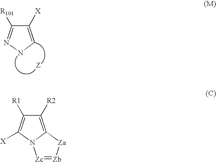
C1([X])=CNN=C1[R101].[Z].C1([R2])=C2N(C([X])=C1[R1])[Zc]=[Zb][Za]2
